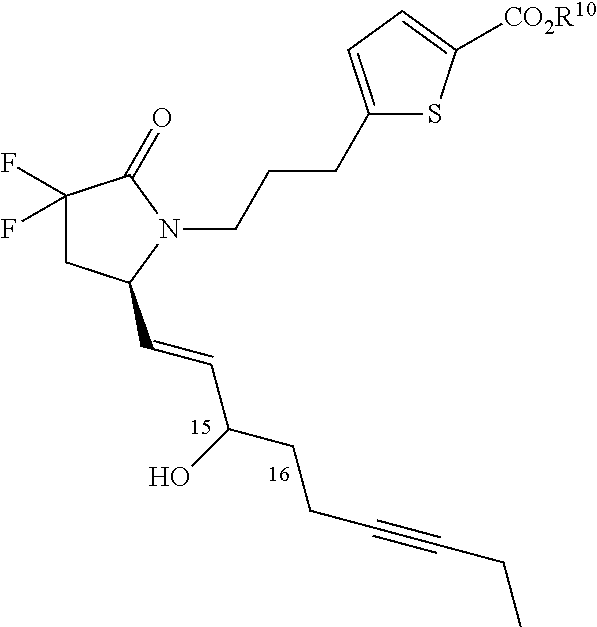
C1(F)(F)CC(C=CC(CCC#CCC)O)N(CCCC2=CC=C([CO2R10])S2)C1=O
